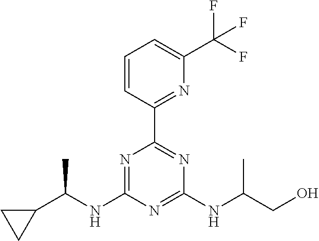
N(C1=NC(C2=NC(C(F)(F)F)=CC=C2)=NC(NC(CO)C)=N1)C(C1CC1)C
